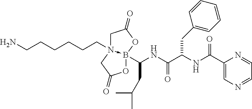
O1B2(C(NC(C(NC(C3=CN=CC=N3)=O)CC3=CC=CC=C3)=O)CC(C)C)<-N(CCCCCCN)(CC1=O)CC(=O)O2
